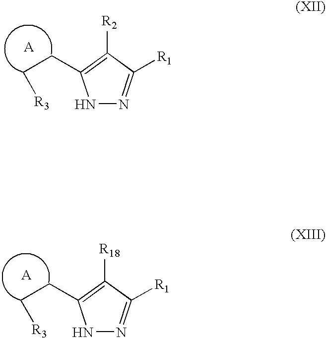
N1N=C([R1])C([R2])=C1CC[R3].N1N=C([R1])C([R18])=C1CC[R3]
